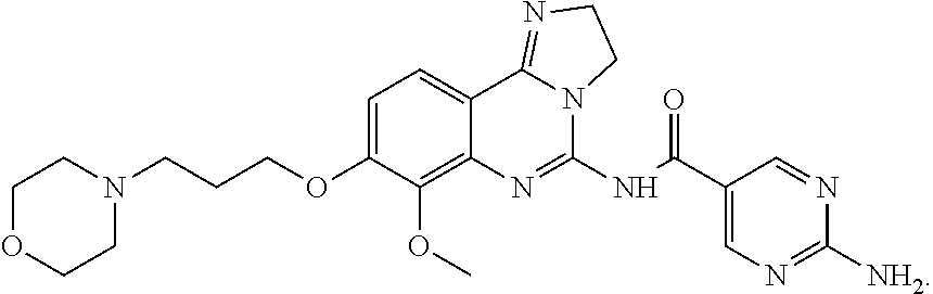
C1([NH2])=NC=C(C(NC2=NC3=C(OC)C(OCCCN4CCOCC4)=CC=C3C3=NCCN23)=O)C=N1
